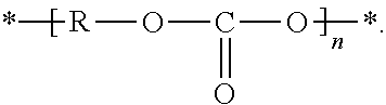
*[R]OC(O*)=O
